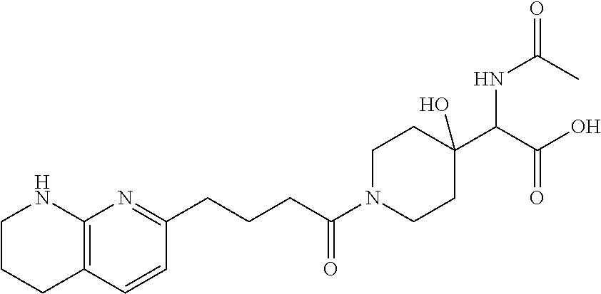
C(C(N1CCC(C(C(O)=O)NC(=O)C)(O)CC1)=O)CCC1=NC2=C(C=C1)CCCN2
